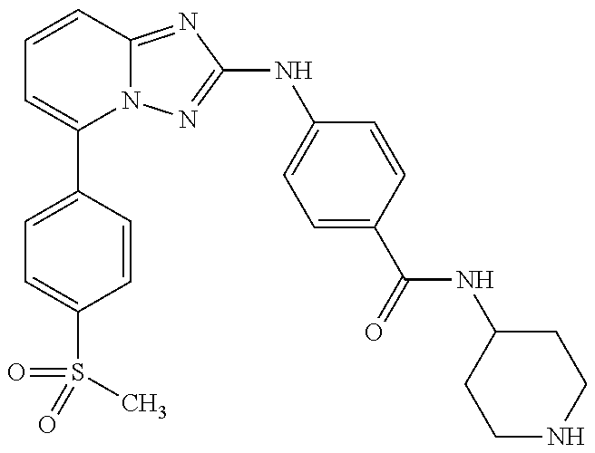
C1=C(C2=CC=CC3=NC(NC4=CC=C(C(NC5CCNCC5)=O)C=C4)=NN23)C=CC(S(=O)(=O)C)=C1
